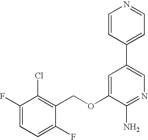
C1(F)=CC=C(F)C(COC2=CC(C3=CC=NC=C3)=CN=C2N)=C1Cl
